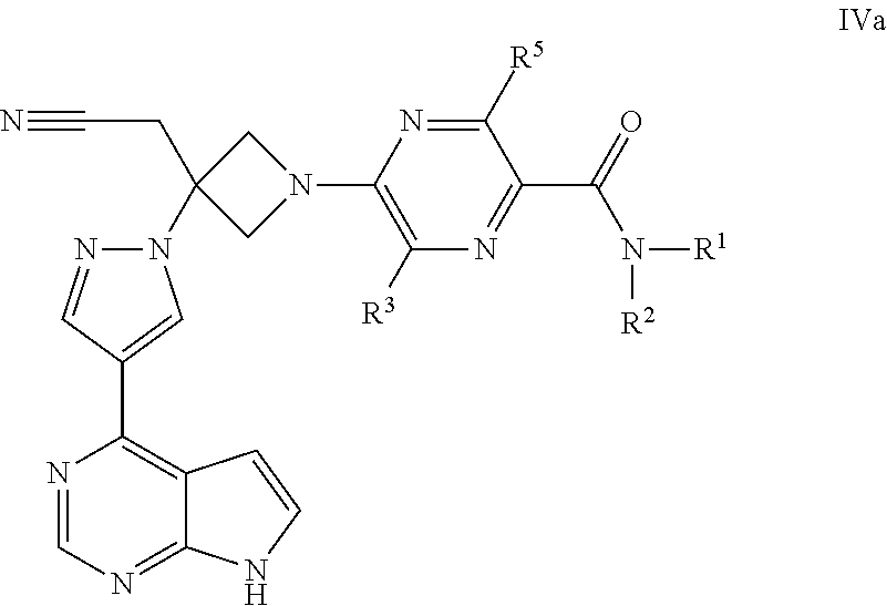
C1([R5])=NC(N2CC(N3N=CC(C4=C5C(=NC=N4)NC=C5)=C3)(CC#N)C2)=C([R3])N=C1C(=O)N([R1])[R2]
